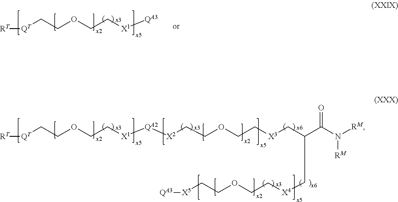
[QT](CCOCC[X1][QA3])[RT].[QT](CCOCC[X1][QA2][X2]CCOCC[X3]CC(C(N([RM])[RM])=O)C[X4]CCOCC[X5][QA3])[RT]
